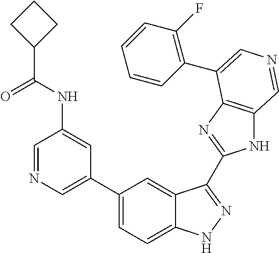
C1(C2=CN=CC(NC(C3CCC3)=O)=C2)=CC=C2C(=C1)C(C1=NC3=C(N1)C=NC=C3C1=C(F)C=CC=C1)=NN2
